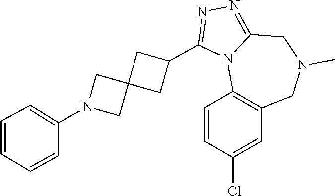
C1=CC(Cl)=CC2=C1N1C(=NN=C1C1CC3(C1)CN(C1=CC=CC=C1)C3)CN(C)C2
